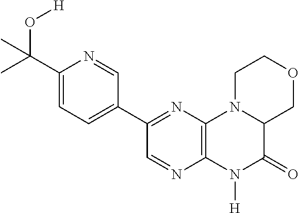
C1(C(O[H])(C)C)=CC=C(C2=NC3=C(N=C2)N([H])C(=O)C2COCCN32)C=N1
